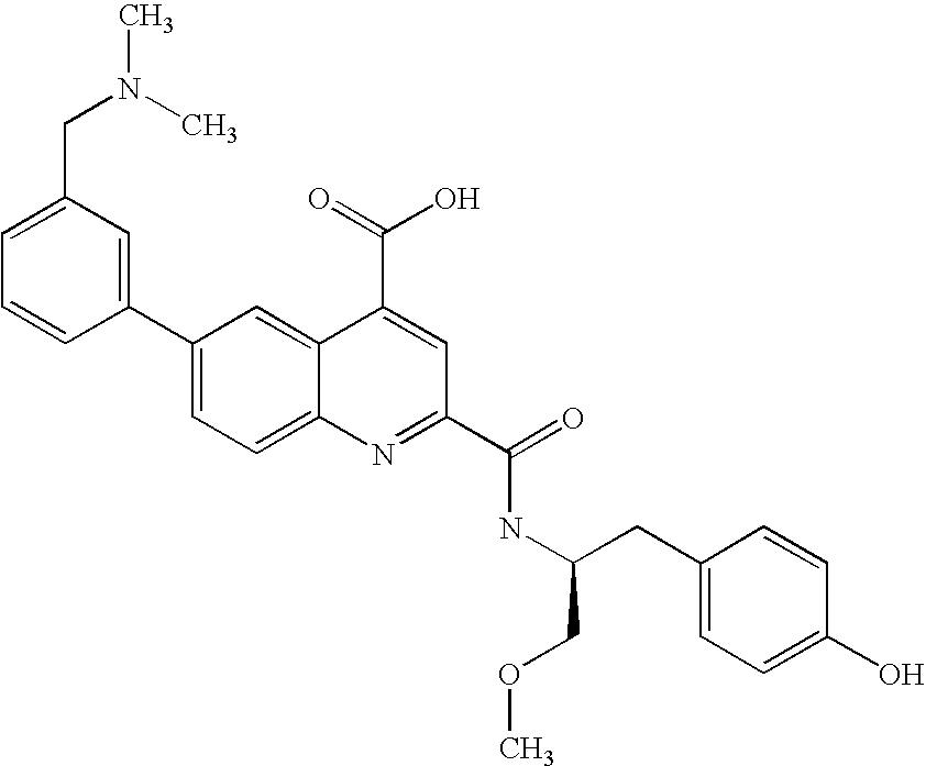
C1(CN(C)C)=CC=CC(C2=CC=C3C(=C2)C(C(=O)O)=CC(C(=O)NC(CC2=CC=C(O)C=C2)COC)=N3)=C1
